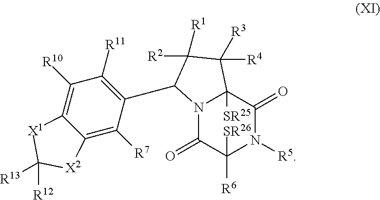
N12C(=O)C([R6])([SR26])N([R5])C(=O)C1([SR25])C([R4])([R3])C([R2])([R1])C2C1=C([R11])C([R10])=C2C(=C1[R7])[X2]C([R12])([R13])[X1]2
